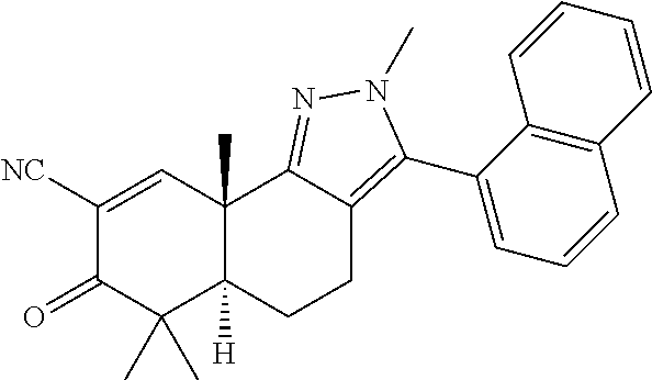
C1([NC])=CC2(C)C([H])(C(C)(C)C1=O)CCC1=C(C3=CC=CC4=C3C=CC=C4)N(C)N=C21
